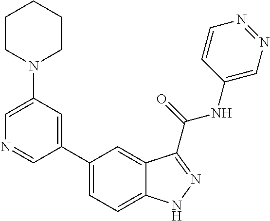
C1(N2CCCCC2)=CN=CC(C2=CC=C3C(=C2)C(C(NC2=CN=NC=C2)=O)=NN3)=C1
